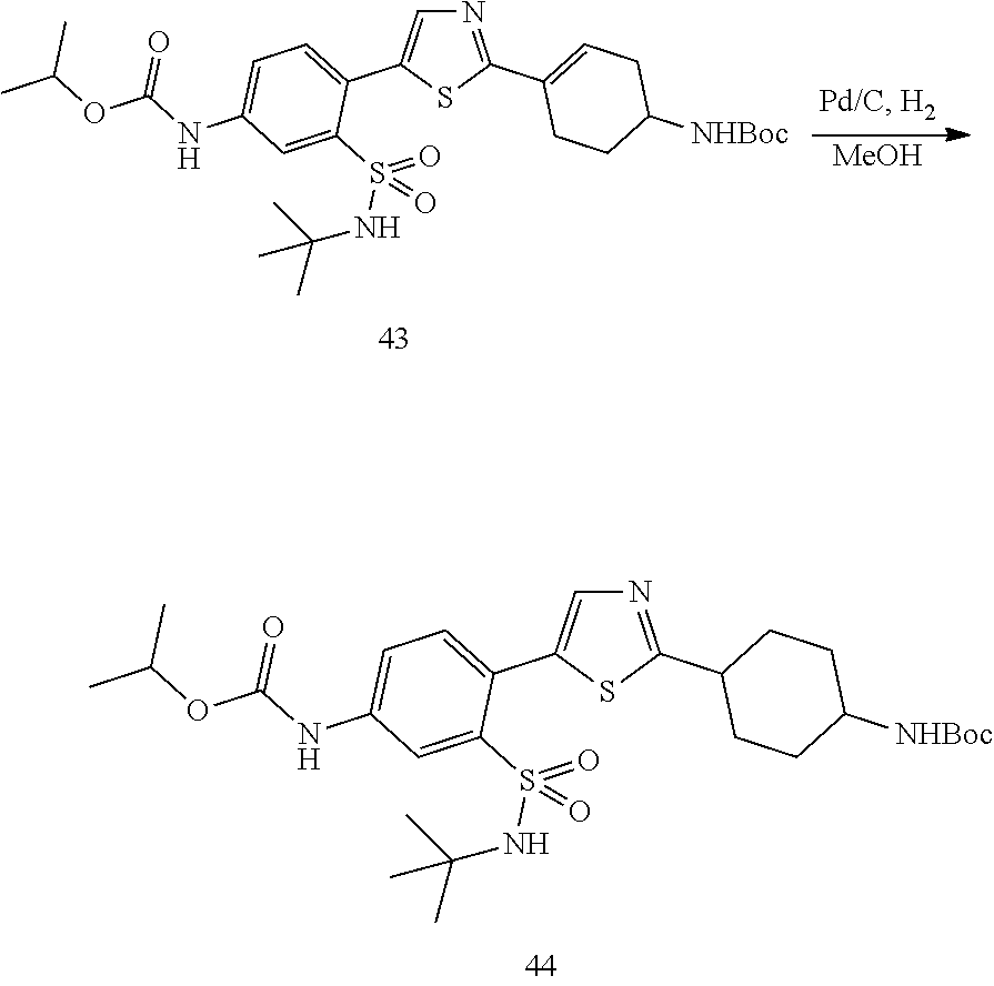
N1=C(C2CCC([NHBoc])CC2)SC(C2=CC=C(NC(OC(C)C)=O)C=C2S(=O)(NC(C)(C)C)=O)=C1.[MeOH].N1=C(C2=CCC([NHBoc])CC2)SC(C2=CC=C(NC(OC(C)C)=O)C=C2S(=O)(NC(C)(C)C)=O)=C1
